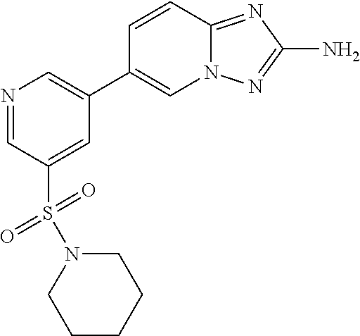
N1=CC(S(=O)(=O)N2CCCCC2)=CC(C2=CN3C(=NC(N)=N3)C=C2)=C1
